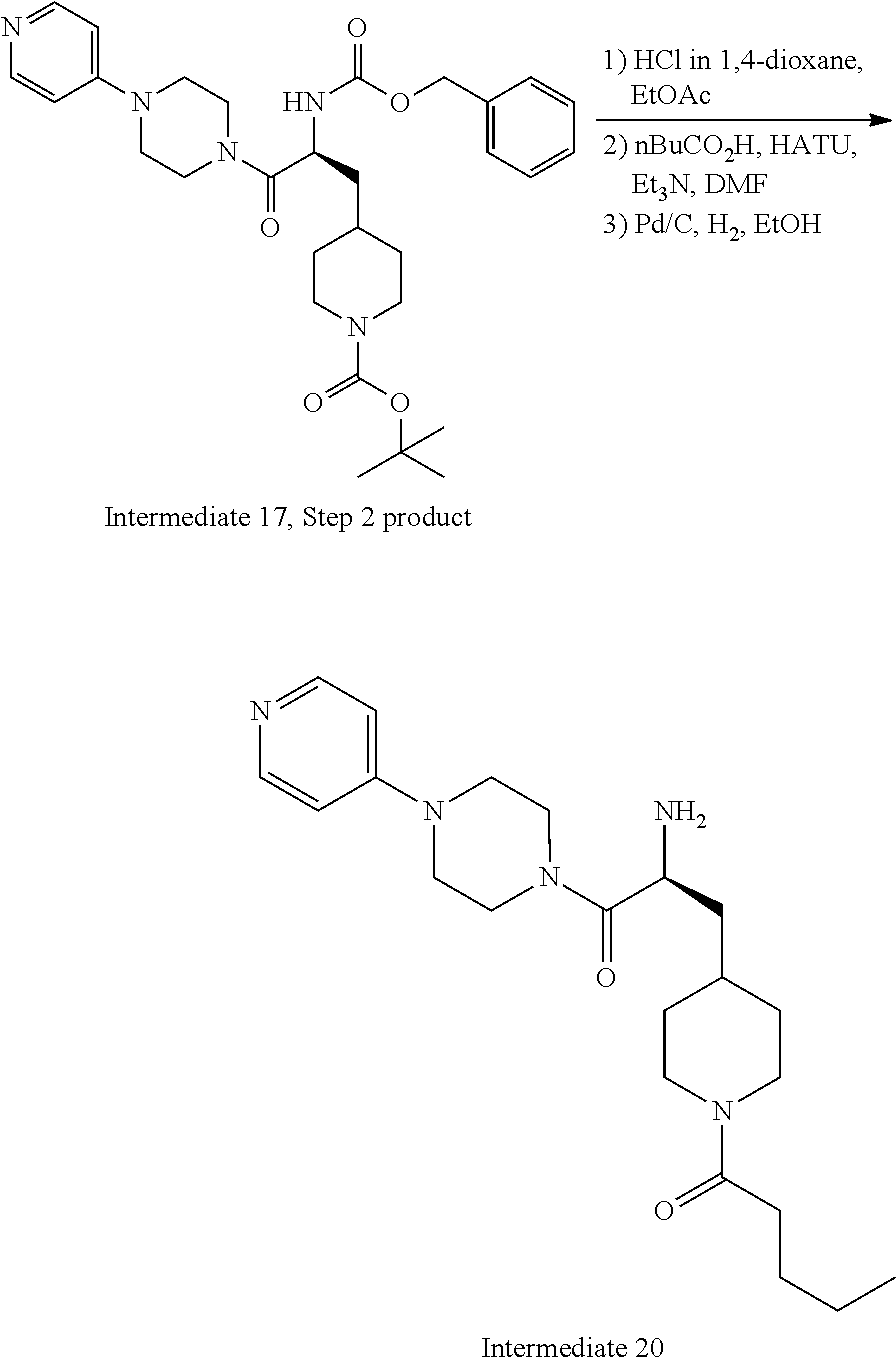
N1(C(=O)C(CC2CCN(C(CCCC)=O)CC2)N)CCN(C2=CC=NC=C2)CC1.N1(C(=O)C(CC2CCN(C(OC(C)(C)C)=O)CC2)NC(=O)OCC2=CC=CC=C2)CCN(C2=CC=NC=C2)CC1
